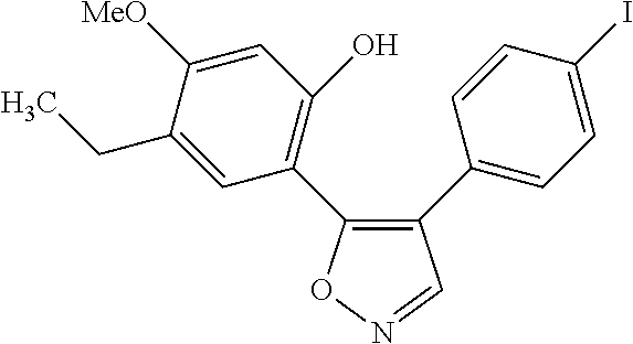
C1(C2=CC=C(I)C=C2)=C(C2=C(O)C=C([MeO])C(CC)=C2)ON=C1
